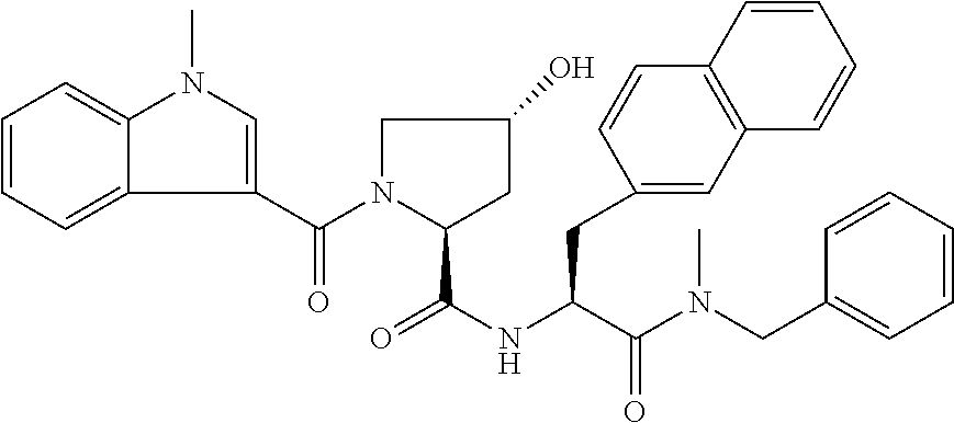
C1=CC=C2C(=C1)N(C)C=C2C(N1CC(O)CC1C(NC(CC1=CC2=C(C=C1)C=CC=C2)C(N(C)CC1=CC=CC=C1)=O)=O)=O
